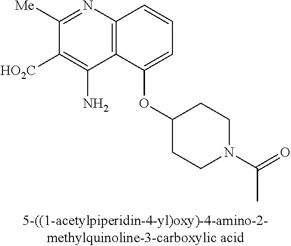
C1([Me])=NC2=C(C(N)=C1[HO2C])C(OC1CCN(C(=O)C)CC1)=CC=C2
